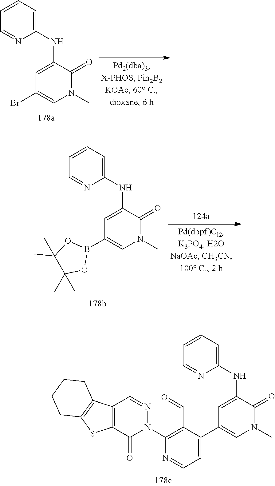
C12=C(C(=O)N(C3=C(C=O)C(C4=CN(C)C(=O)C(NC5=CC=CC=N5)=C4)=CC=N3)N=C1)SC1=C2CCCC1.C1=CC=C(NC2=CC(Br)=CN(C)C2=O)N=C1.C1=CC=C(NC2=CC(B3OC(C)(C)C(C)(C)O3)=CN(C)C2=O)N=C1
